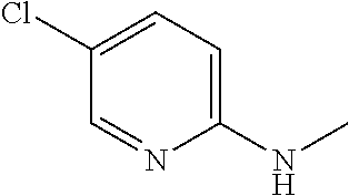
C1(NC)=CC=C(Cl)C=N1
